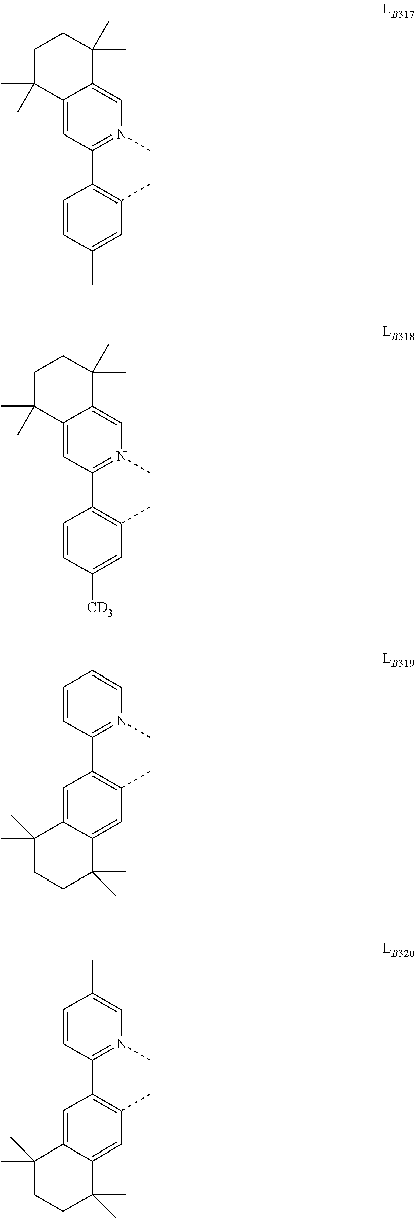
C12=CC(C3=C(C)C=C(C)C=C3)=N(C)C=C1C(C)(C)CCC2(C)C.C12=CC(C3=C(C)C=C([CD3])C=C3)=N(C)C=C1C(C)(C)CCC2(C)C.C1=CC(C2=C(C)C=C3C(=C2)C(C)(C)CCC3(C)C)=N(C)C=C1.C1=CC(C2=C(C)C=C3C(=C2)C(C)(C)CCC3(C)C)=N(C)C=C1C
